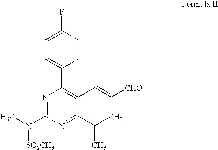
C1=CC(F)=CC=C1C1=C(C=C[CHO])C(C(C)C)=NC(N(C)[SO2CH3])=N1
